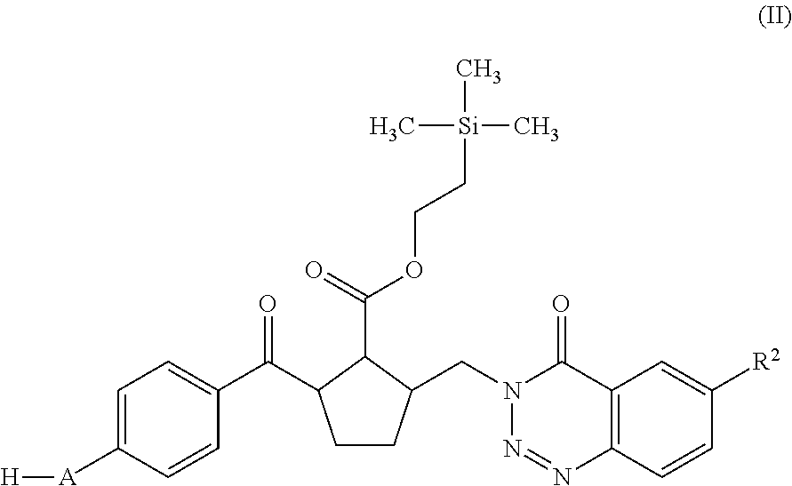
[A](C1=CC=C(C(=O)C2CCC(CN3N=NC4=C(C3=O)C=C([R2])C=C4)C2C(=O)OCC[Si](C)(C)C)C=C1)[H]
